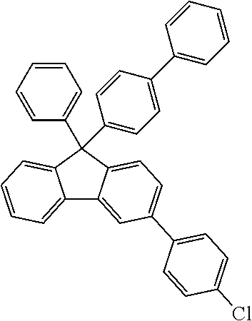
C12=CC=CC=C1C(C1=CC=CC=C1)(C1=CC=C(C3=CC=CC=C3)C=C1)C1=CC=C(C3=CC=C(Cl)C=C3)C=C21
